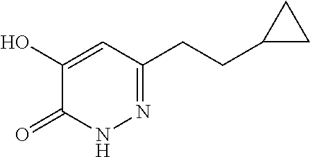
C1(CCC2=NNC(=O)C(O)=C2)CC1
